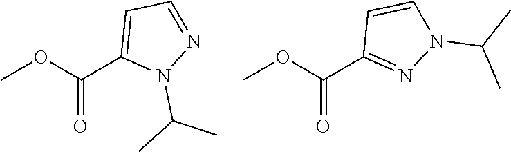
COC(C1=CC=NN1C(C)C)=O.COC(C1=NN(C(C)C)C=C1)=O
